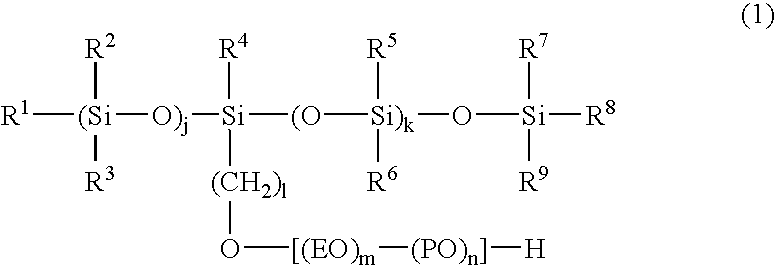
[R1][(Si]([O)j][Si]([(O][Si)k](O[Si]([R8])([R7])[R9])([R5])[R6])([R4])[(CH2)l]O[[(EO)m][(PO)n]][H])([R2])[R3]
